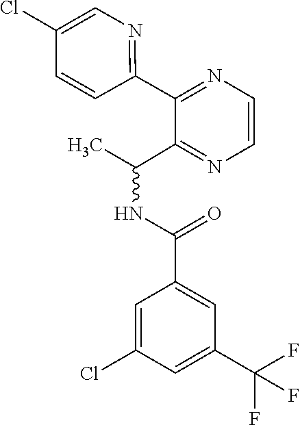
C(NC(C)C1=NC=CN=C1C1=NC=C(Cl)C=C1)(C1=CC(C(F)(F)F)=CC(Cl)=C1)=O
